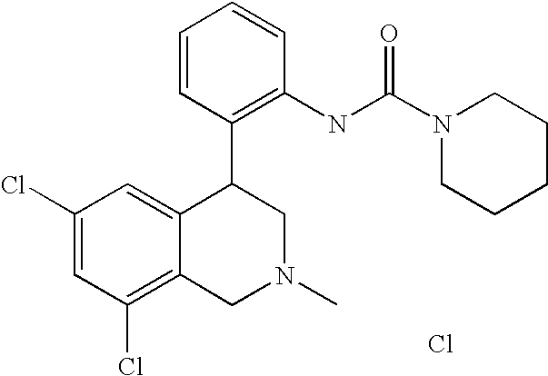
C1(Cl)=C2C(=CC(Cl)=C1)C(C1=C(NC(N3CCCCC3)=O)C=CC=C1)CN(C)C2.Cl
